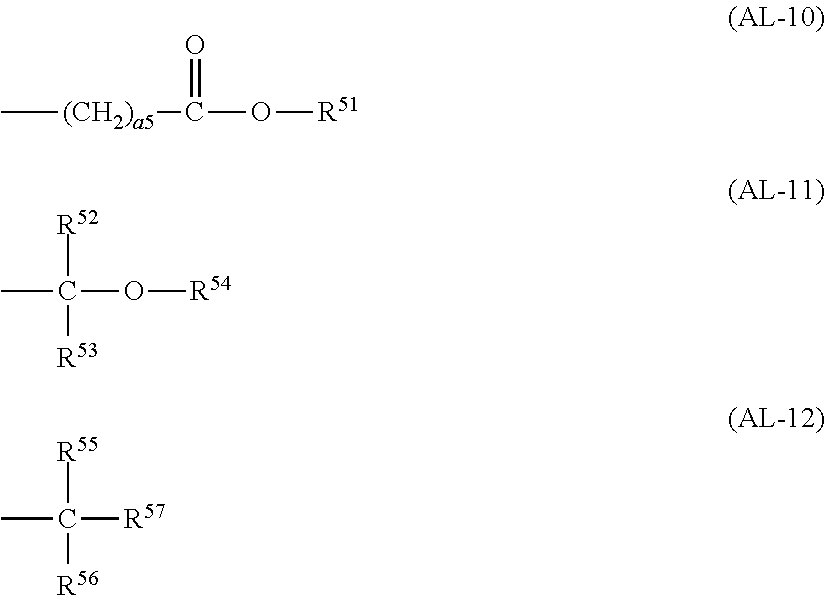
C[(CH2)a5]C(O[R51])=O.CC([R52])(O[R54])[R53].CC([R55])([R56])[R57]
